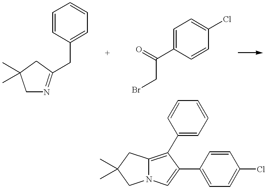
C1N=C(CC2=CC=CC=C2)CC1(C)C.O=C(C1=CC=C(Cl)C=C1)CBr.N12C(=C(C3=CC=CC=C3)C(C3=CC=C(Cl)C=C3)=C1)CC(C)(C)C2
